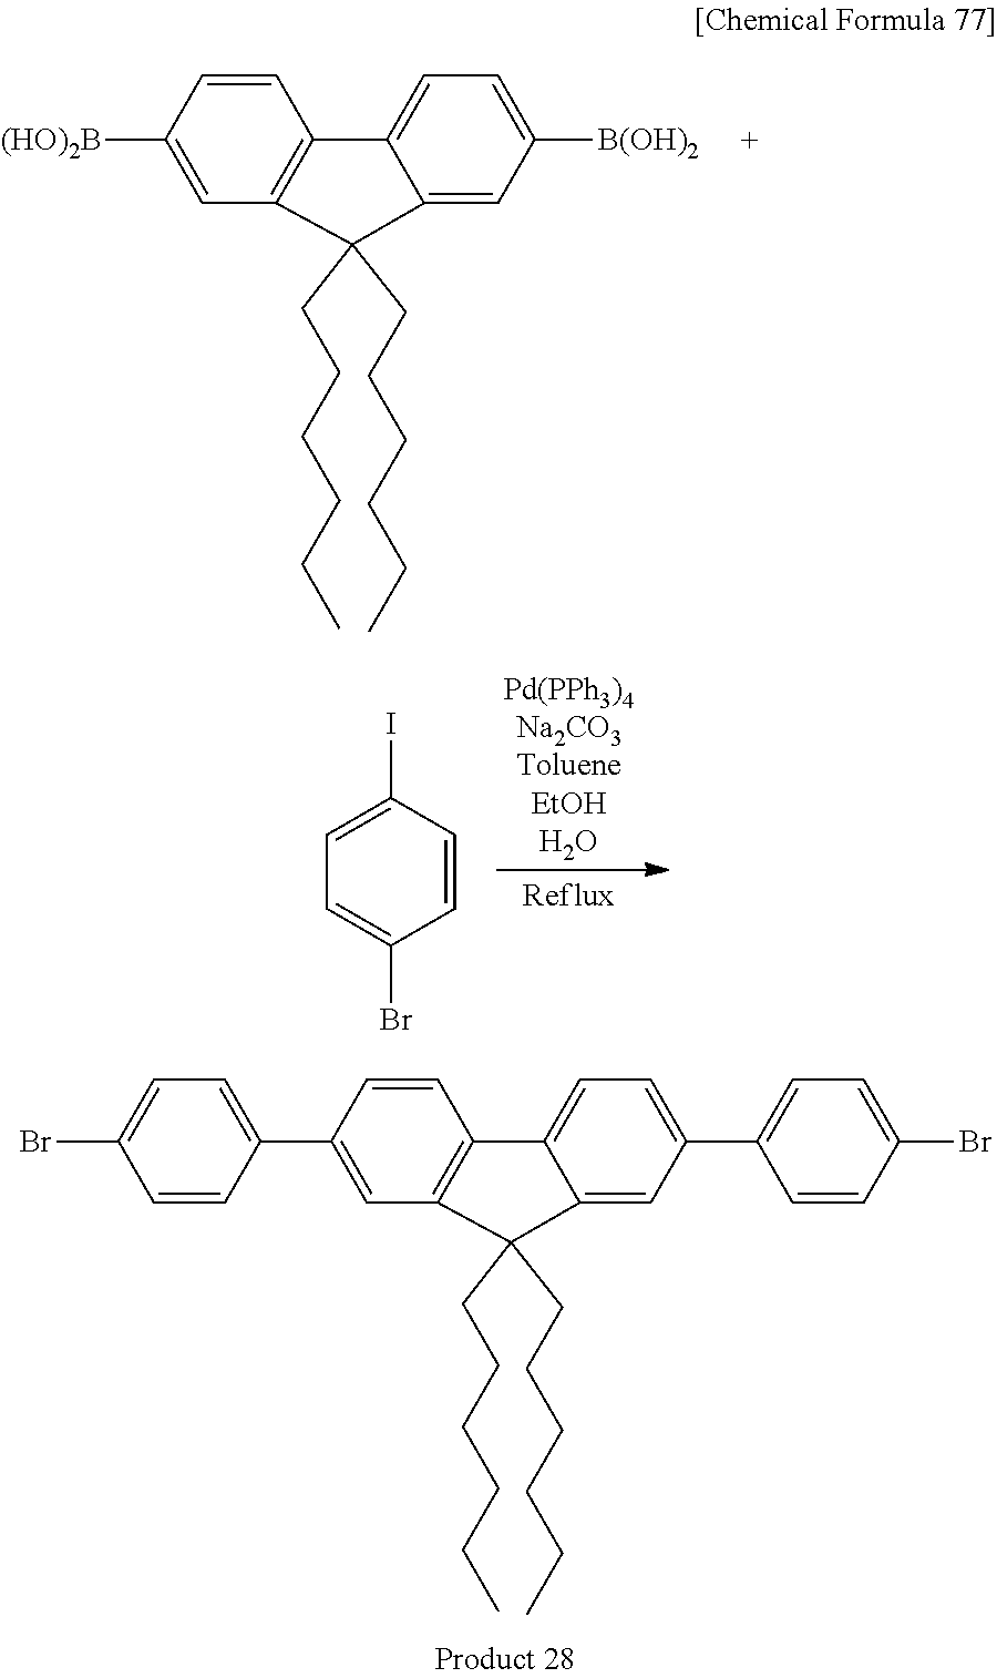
C12=C(C=C(C3=CC=C(Br)C=C3)C=C1)C(CCCCCC)(CCCCCC)C1=CC(C3=CC=C(Br)C=C3)=CC=C21.C12=C(C=C([(HO)2B])C=C1)C(CCCCCC)(CCCCCC)C1=CC([B(OH)2])=CC=C21.C1=C(I)C=CC(Br)=C1
